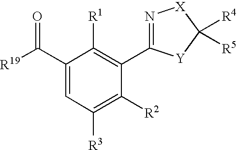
[R19]C(C1=CC([R3])=C([R2])C(C2=N[X]C([R4])([R5])[Y]2)=C1[R1])=O
